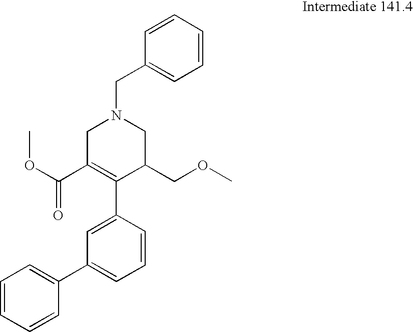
C1=CC=CC=C1CN1CC(C(OC)=O)=C(C2=CC(C3=CC=CC=C3)=CC=C2)C(COC)C1
